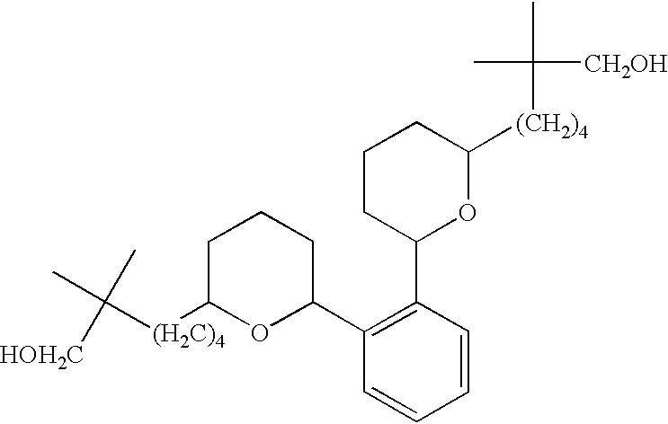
C([(H2C)4]C1OC(C2=C(C3OC([(CH2)4]C(C)(C)[CH2OH])CCC3)C=CC=C2)CCC1)(C)(C)[HOH2C]
